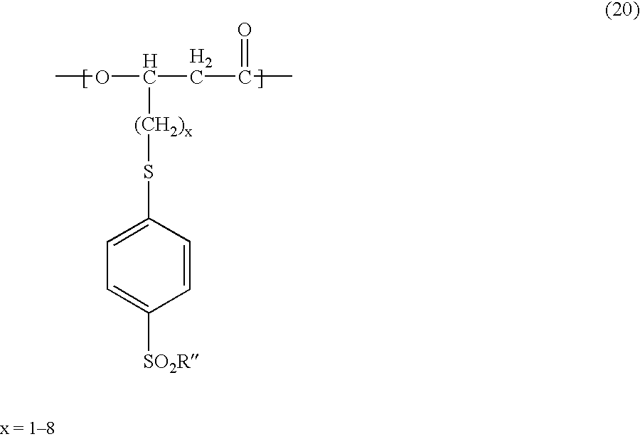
O(C(CC(C)=O)[(CH2)x]SC1=CC=C([SO2R])C=C1)C
